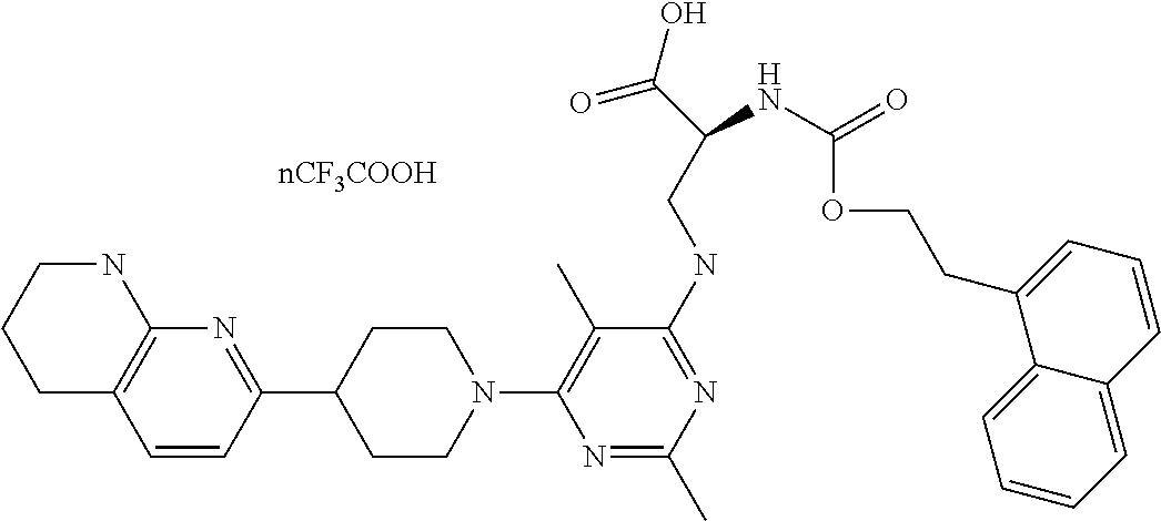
C1C2=C(NCC1)N=C(C1CCN(C3=C(C)C(NCC(C(=O)O)NC(OCCC4=CC=CC5=CC=CC=C45)=O)=NC(C)=N3)CC1)C=C2
